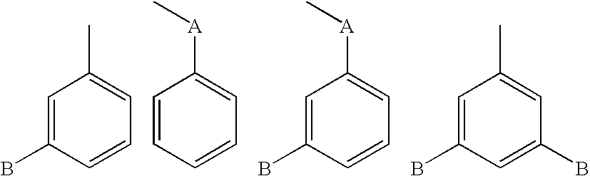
C1=C(B)C=CC=C1C.C1=CC=CC=C1[A]C.C1=C(B)C=CC=C1[A]C.C1=C(B)C=C(B)C=C1C
